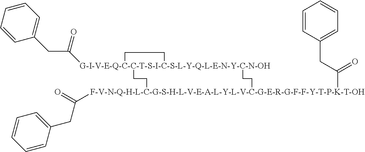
[G-I-V-E-Q-C-C-T-S-I-C-S-L-Y-Q-L-E-N-Y-C-N-OH]12(C(CC3=CC=CC=C3)=O)(CC[F-V-N-Q-H-L-C-G-S-H-L-V-E-A-L-Y-L-V-C-G-E-R-G-F-F-Y-T-P-K-T-OH](C(CC3=CC=CC=C3)=O)(C(CC3=CC=CC=C3)=O)CC1)CC2
